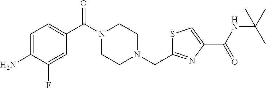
C1(C(N2CCN(CC3=NC(C(=O)NC(C)(C)C)=CS3)CC2)=O)=CC=C(N)C(F)=C1
